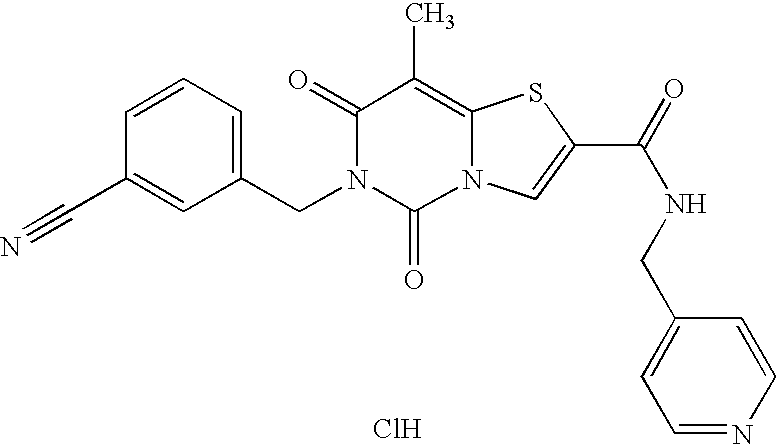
C1(=O)N(CC2=CC=CC(C#N)=C2)C(=O)N2C(=C1C)SC(C(=O)NCC1=CC=NC=C1)=C2.Cl
